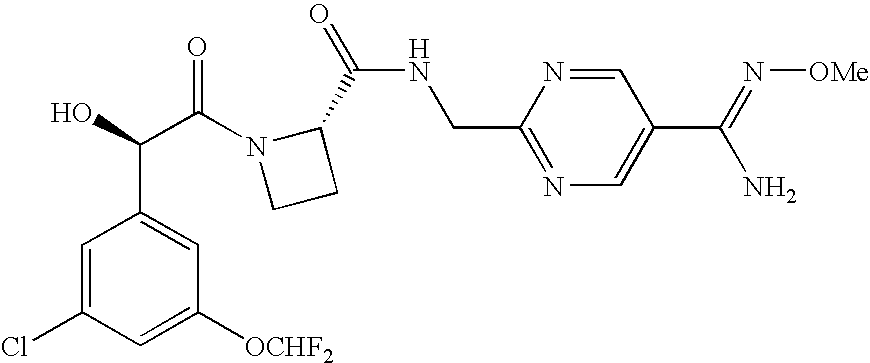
C1=C(Cl)C=C([OCHF2])C=C1C(C(=O)N1CCC1C(=O)NCC1=NC=C(C(=N[OMe])N)C=N1)O
